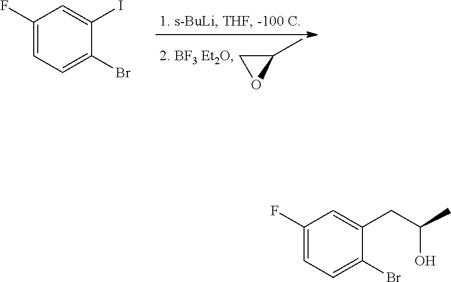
C1(F)=CC=C(Br)C(I)=C1.C1(C)CO1.C1(F)=CC=C(Br)C(CC(C)O)=C1
